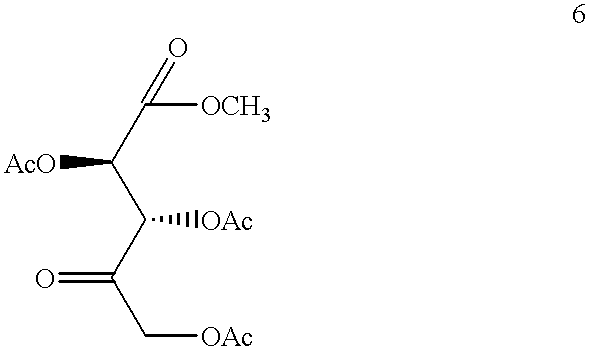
C(C(C(C(C([OCH3])=O)[AcO])[OAc])=O)[OAc]
